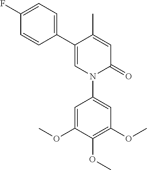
C1=C(C)C(C2=CC=C(F)C=C2)=CN(C2=CC(OC)=C(OC)C(OC)=C2)C1=O
